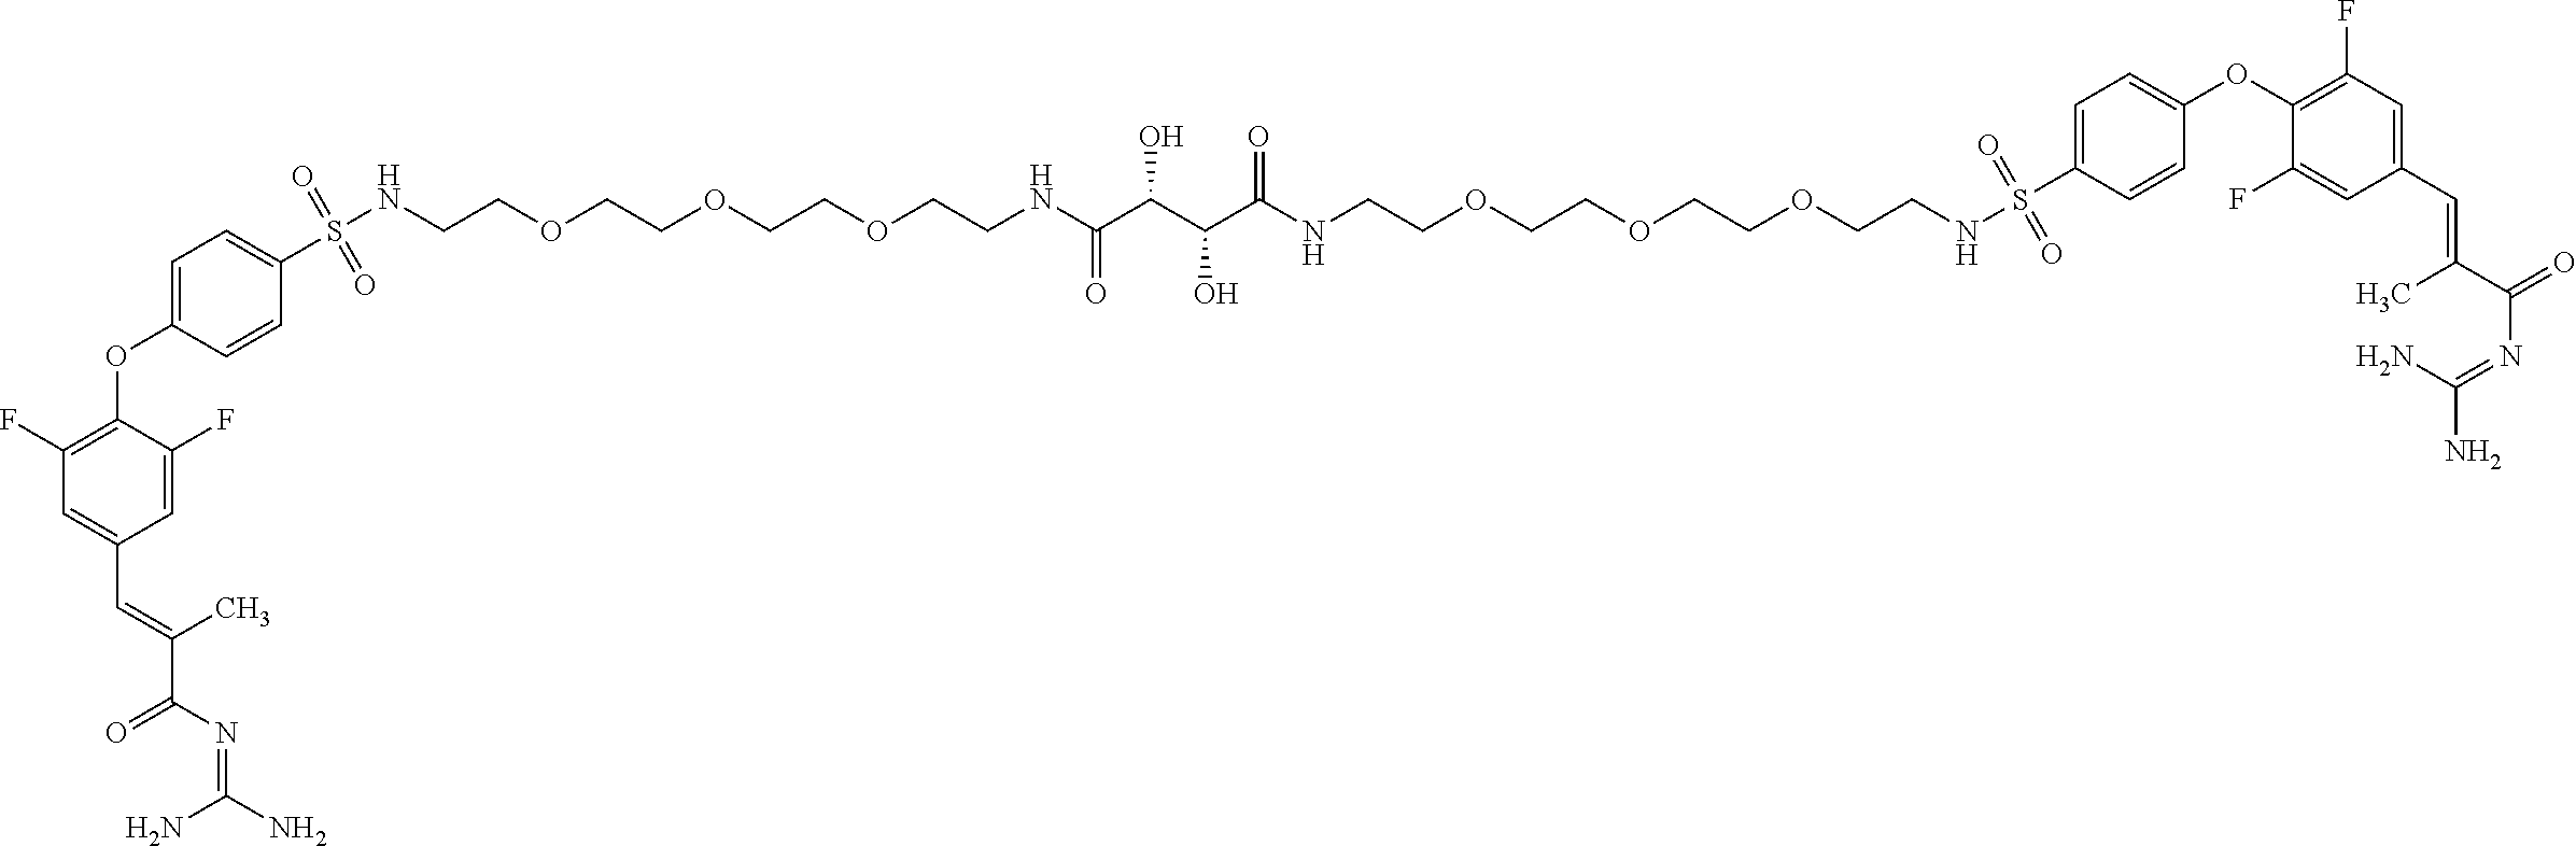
C1=C(OC2=C(F)C=C(C=C(C)C(=O)N=C(N)N)C=C2F)C=CC(S(NCCOCCOCCOCCNC(C(C(C(NCCOCCOCCOCCNS(C2=CC=C(OC3=C(F)C=C(C=C(C(=O)N=C(N)N)C)C=C3F)C=C2)(=O)=O)=O)O)O)=O)(=O)=O)=C1
